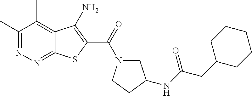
C1(C)=NN=C2C(=C1C)C(N)=C(C(=O)N1CC(NC(CC3CCCCC3)=O)CC1)S2
